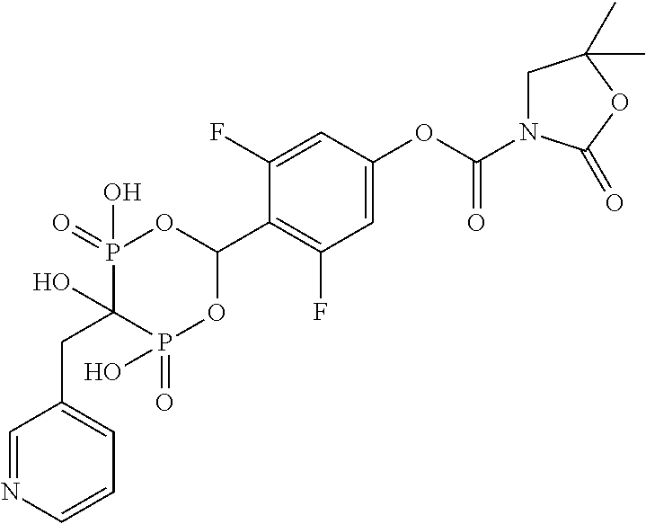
C1=C(OC(N2CC(C)(C)OC2=O)=O)C=C(F)C(C2OP(=O)(O)C(O)(CC3=CC=CN=C3)P(=O)(O)O2)=C1F
